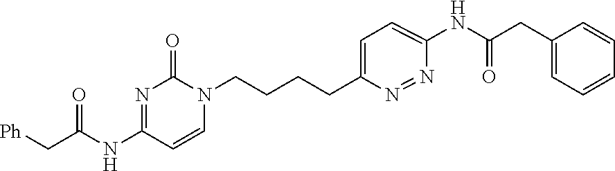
N1=C(NC(C[Ph])=O)C=CN(CCCCC2=CC=C(NC(CC3=CC=CC=C3)=O)N=N2)C1=O
